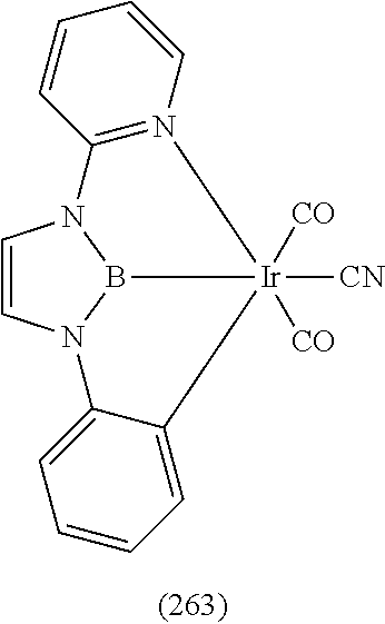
C1=CN2B3N1C1=N(C=CC=C1)[Ir]3([CO])([CO])([CN])C1=CC=CC=C21
